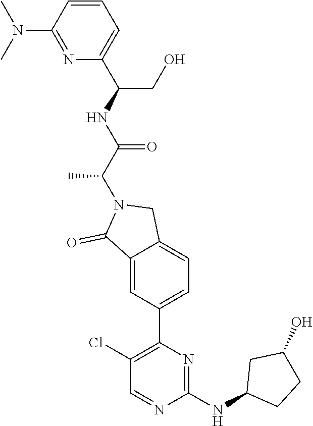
N1=C(N(C)C)C=CC=C1C(NC(C(N1C(=O)C2=CC(C3=C(Cl)C=NC(NC4CCC(O)C4)=N3)=CC=C2C1)C)=O)CO
